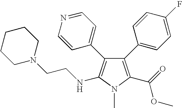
C1=NC=CC(C2=C(NCCN3CCCCC3)N(C)C(C(=O)OC)=C2C2=CC=C(F)C=C2)=C1
